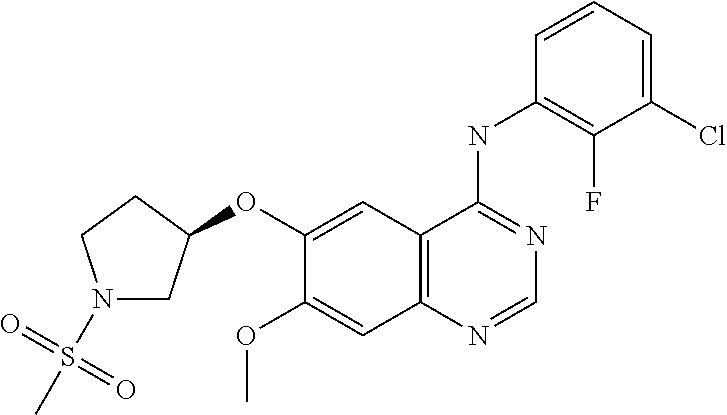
N1(S(=O)(=O)C)CC(OC2=CC3=C(C=C2OC)N=CN=C3NC2=C(F)C(Cl)=CC=C2)CC1
